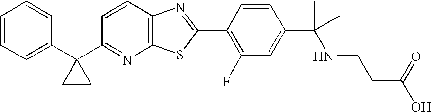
C1=CC=C(C2(C3=NC4=C(C=C3)N=C(C3=C(F)C=C(C(C)(NCCC(O)=O)C)C=C3)S4)CC2)C=C1
